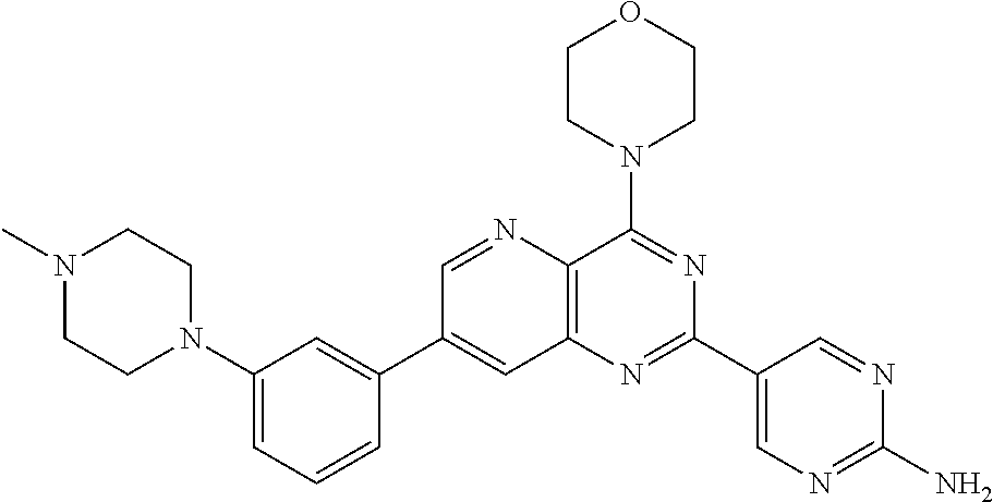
C1(N2CCN(C)CC2)=CC=CC(C2=CC3=C(N=C2)C(N2CCOCC2)=NC(C2=CN=C(N)N=C2)=N3)=C1
